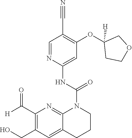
C1(C#N)=C(OC2([H])CCOC2)C=C(NC(=O)N2C3=NC(C([H])=O)=C(CO)C=C3CCC2)N=C1
